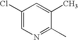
C1(Cl)=CN=C(C)C(C)=C1
